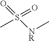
O=S([NR]C)(=O)C
